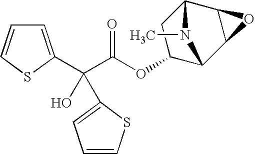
C1=C(C(C(OC2C3C4C(C(C2)N3C)O4)=O)(O)C2=CC=CS2)SC=C1
